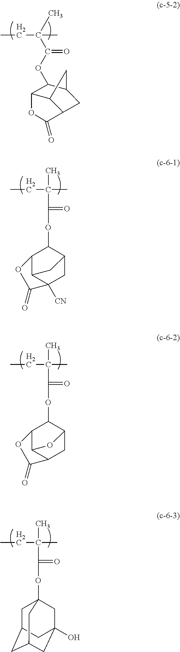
CCC(C)(C(OC1C2C3C(CC1C3)C(=O)O2)=O)C.CCC(C)(C)C(=O)OC1C2C3C([CN])(CC1C3)C(=O)O2.CCC(C)(C)C(=O)OC1C2C3C(CC1O3)C(=O)O2.CCC(C)(C)C(=O)OC12CC3CC(CC(O)(C1)C3)C2
